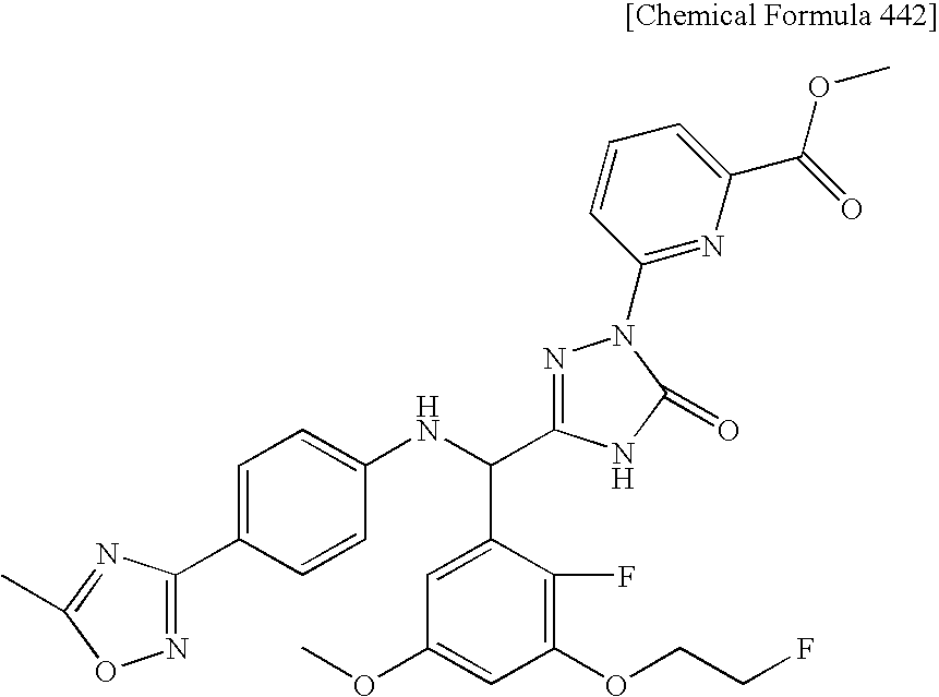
C1(C2=NOC(C)=N2)=CC=C(NC(C2=CC(OC)=CC(OCCF)=C2F)C2=NN(C3=NC(C(OC)=O)=CC=C3)C(=O)N2)C=C1
